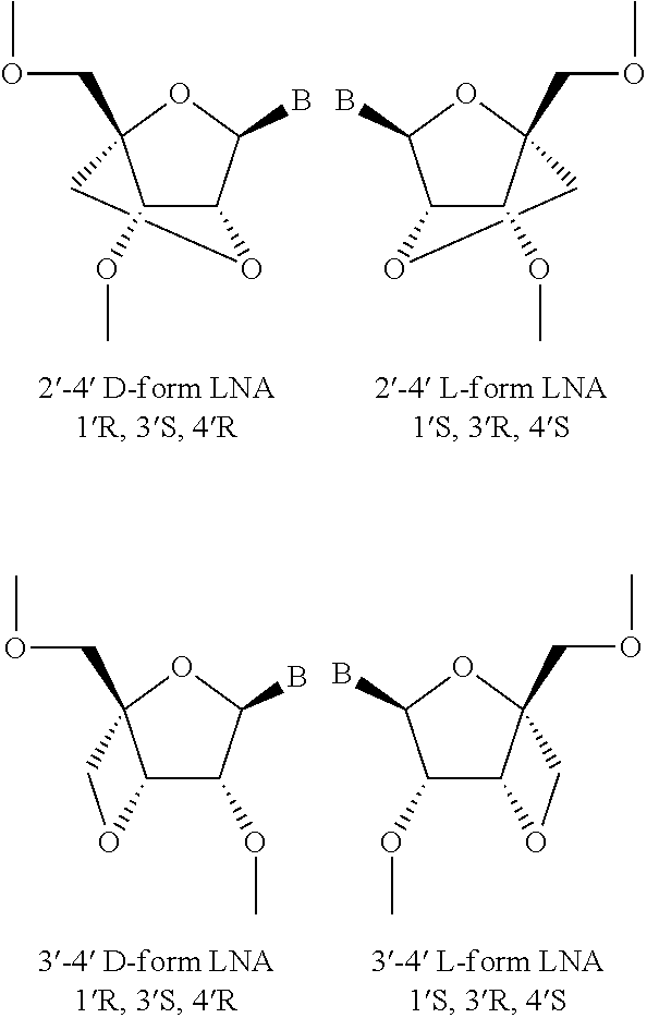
C12C(B)OC(COC)(CO1)C2OC.C12(COC)OC(B)C(OC1)C2OC.C1(B)OC2(COC)C(OC2)C1OC.C12(COC)OC(B)C(OC)C1OC2
